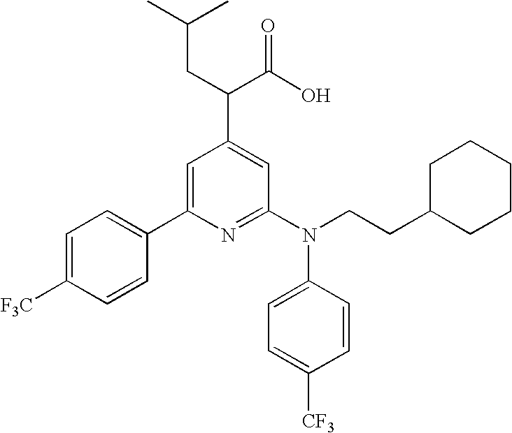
C1(C2=CC(C(C(O)=O)CC(C)C)=CC(N(CCC3CCCCC3)C3=CC=C([CF3])C=C3)=N2)=CC=C([F3C])C=C1
